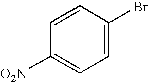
C1=C(Br)C=CC([O2N])=C1
